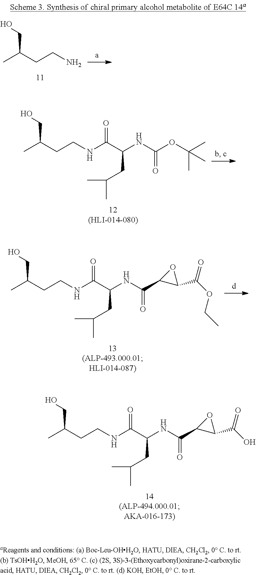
CC(CCNC(C(NC(OC(C)(C)C)=O)CC(C)C)=O)CO.CC(CCNC(C(NC(C1C(C(OCC)=O)O1)=O)CC(C)C)=O)CO.CC(CCNC(C(NC(C1C(C(O)=O)O1)=O)CC(C)C)=O)CO.CC(CCN)CO
